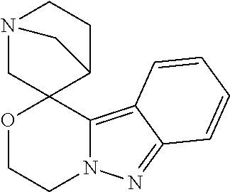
O1CCN2C(=C3C(=N2)C=CC=C3)C12C1CCN(C2)C1
